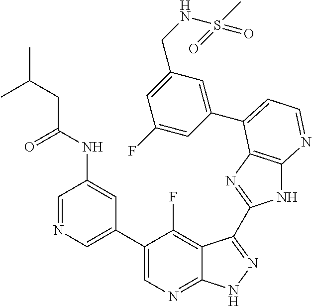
C1=NC=C(C2=CN=C3C(=C2F)C(C2=NC4=C(N2)N=CC=C4C2=CC(CNS(C)(=O)=O)=CC(F)=C2)=NN3)C=C1NC(=O)CC(C)C
